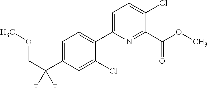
C1=C(Cl)C(C2=CC=C(Cl)C(C(OC)=O)=N2)=CC=C1C(F)(COC)F
